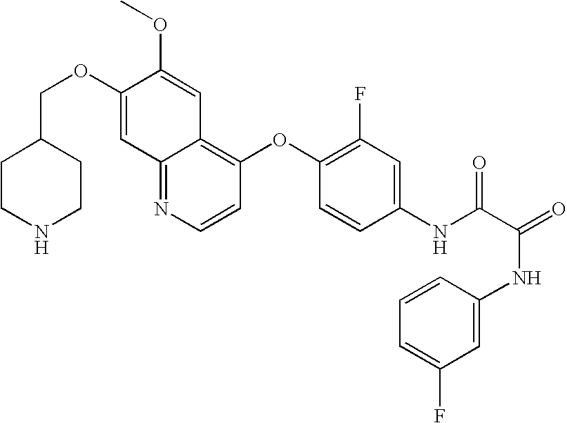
C(OC1=CC2=NC=CC(OC3=C(F)C=C(NC(C(NC4=CC(F)=CC=C4)=O)=O)C=C3)=C2C=C1OC)C1CCNCC1
